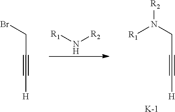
[R1]N[R2].N(CC#C[H])([R1])[R2].[K].BrCC#C[H]
